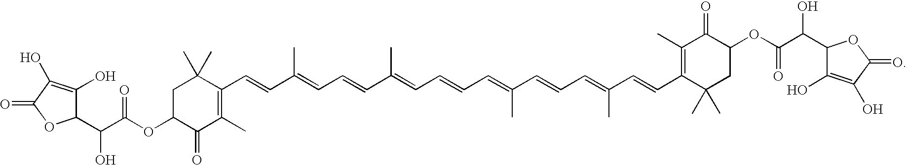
C1C(OC(C(C2C(O)=C(O)C(=O)O2)O)=O)C(=O)C(C)=C(C=CC(=CC=CC(C)=CC=CC=C(C=CC=C(C=CC2=C(C)C(=O)C(OC(=O)C(C3C(O)=C(O)C(=O)O3)O)CC2(C)C)C)C)C)C1(C)C
